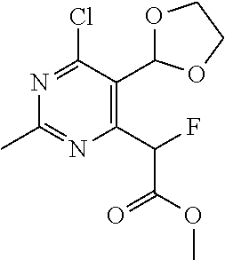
N1=C(Cl)C(C2OCCO2)=C(C(C(=O)OC)F)N=C1C
